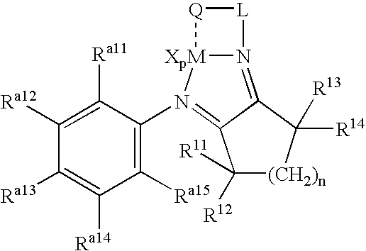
C1([Ra15])=C(N2=C3C(=N4[XpM]2[Q][L]4)C([R14])([R13])[(CH2)n]C3([R12])[R11])C([Ra11])=C([Ra12])C([Ra13])=C1[Ra14]
